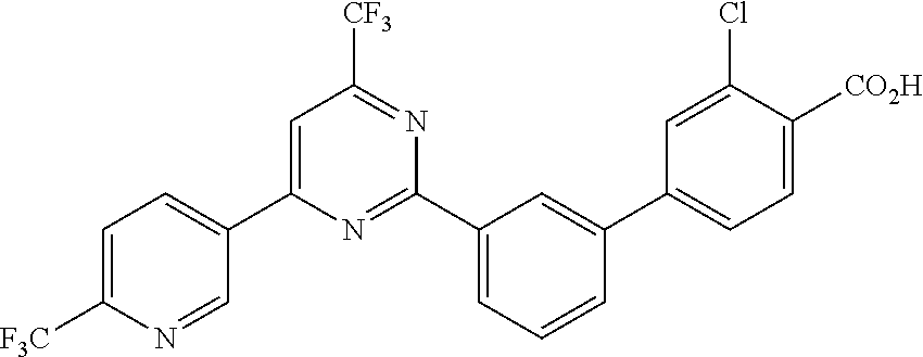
C1(C2=CC=C([F3C])N=C2)=CC([CF3])=NC(C2=CC=CC(C3=CC=C([CO2H])C(Cl)=C3)=C2)=N1
